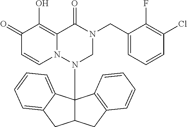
C1(=O)C=CN2C(=C1O)C(=O)N(CC1=CC=CC(Cl)=C1F)CN2C12C(CC3=C1C=CC=C3)CC1=CC=CC=C21
